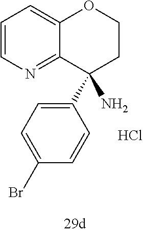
NC1(C2=CC=C(Br)C=C2)CCOC2=CC=CN=C12.Cl
